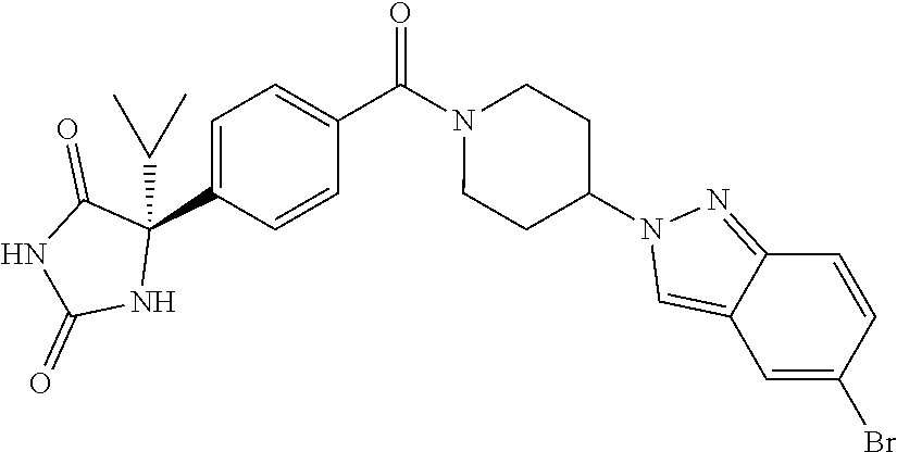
C1=C(C2(C(C)C)C(=O)NC(=O)N2)C=CC(C(N2CCC(N3C=C4C(=N3)C=CC(Br)=C4)CC2)=O)=C1
